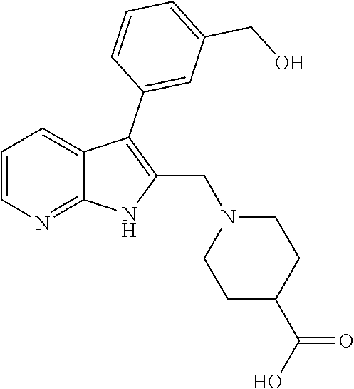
C1=CN=C2C(=C1)C(C1=CC(CO)=CC=C1)=C(CN1CCC(C(O)=O)CC1)N2
